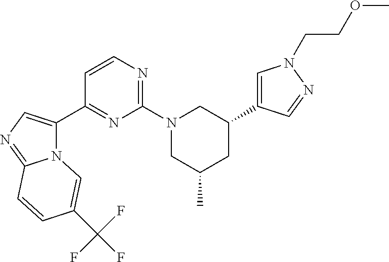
N12C(C3=NC(N4CC(C)CC(C5=CN(CCOC)N=C5)C4)=NC=C3)=CN=C1C=CC(C(F)(F)F)=C2
